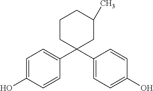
C1CC(C2=CC=C(O)C=C2)(C2=CC=C(O)C=C2)CC(C)C1
